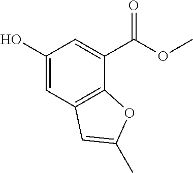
C1(O)=CC2=C(C(C(OC)=O)=C1)OC(C)=C2
